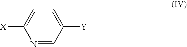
C1=C([Y])C=NC([X])=C1
